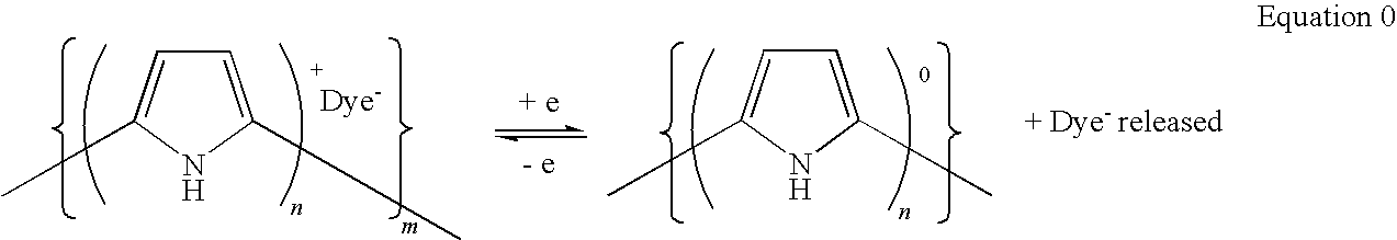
C1=C(C)NC(C)=C1.C1=C(C)NC(C)=C1
